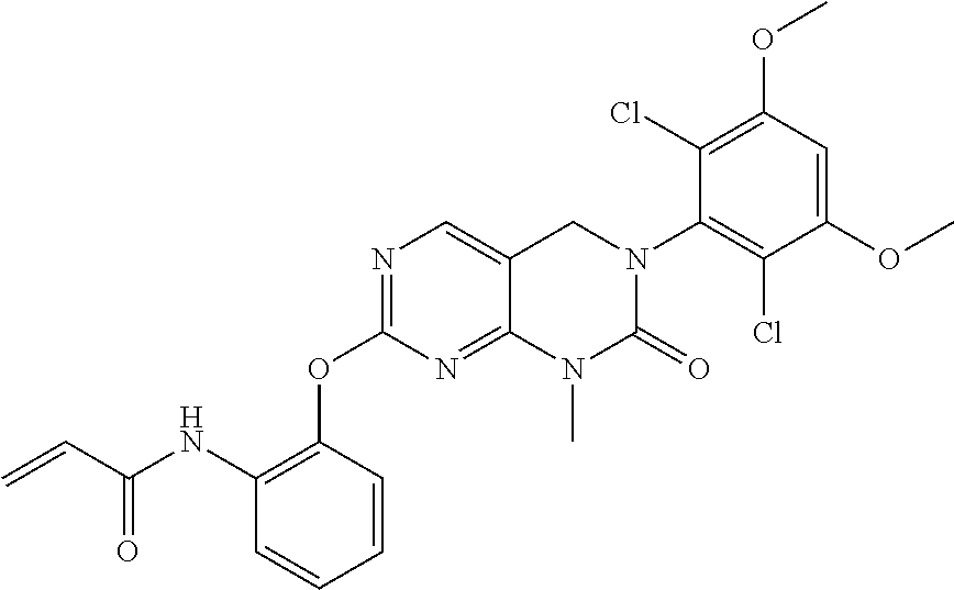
C1(NC(=O)C=C)=C(OC2=NC=C3C(=N2)N(C)C(=O)N(C2=C(Cl)C(OC)=CC(OC)=C2Cl)C3)C=CC=C1
